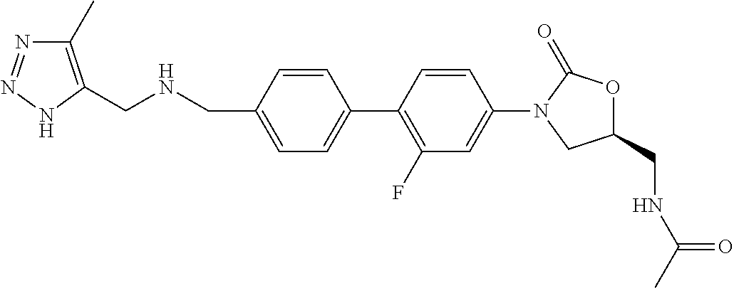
C1=C(CNCC2=C(C)N=NN2)C=CC(C2=C(F)C=C(N3CC(CNC(C)=O)OC3=O)C=C2)=C1
